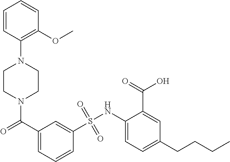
N1(C(C2=CC=CC(S(NC3=CC=C(CCCC)C=C3C(O)=O)(=O)=O)=C2)=O)CCN(C2=C(OC)C=CC=C2)CC1
